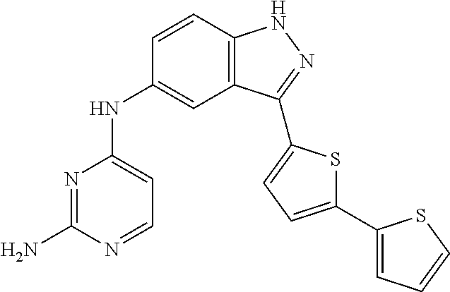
N1=C(N)N=CC=C1NC1=CC2=C(C=C1)NN=C2C1=CC=C(C2=CC=CS2)S1
